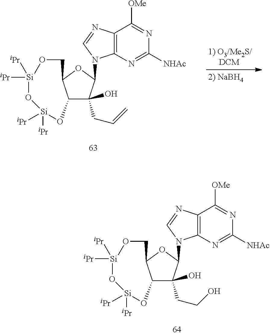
C12C(CCO)(O)C(N3C4=C(N=C3)C([OMe])=NC([NHAc])=N4)OC1CO[Si]([iPr])([iPr])O[Si]([iPr])([iPr])O2.C12C(CC=C)(O)C(N3C4=C(N=C3)C([OMe])=NC([NHAc])=N4)OC1CO[Si]([iPr])([iPr])O[Si]([iPr])([iPr])O2
